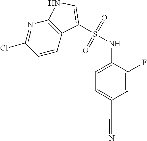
C1=CC2=C(N=C1Cl)NC=C2S(NC1=CC=C(C#N)C=C1F)(=O)=O
